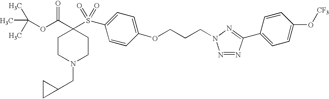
N1(CC2CC2)CCC(C(OC(C)(C)C)=O)(S(=O)(=O)C2=CC=C(OCCCN3N=NC(C4=CC=C(O[CF3])C=C4)=N3)C=C2)CC1
